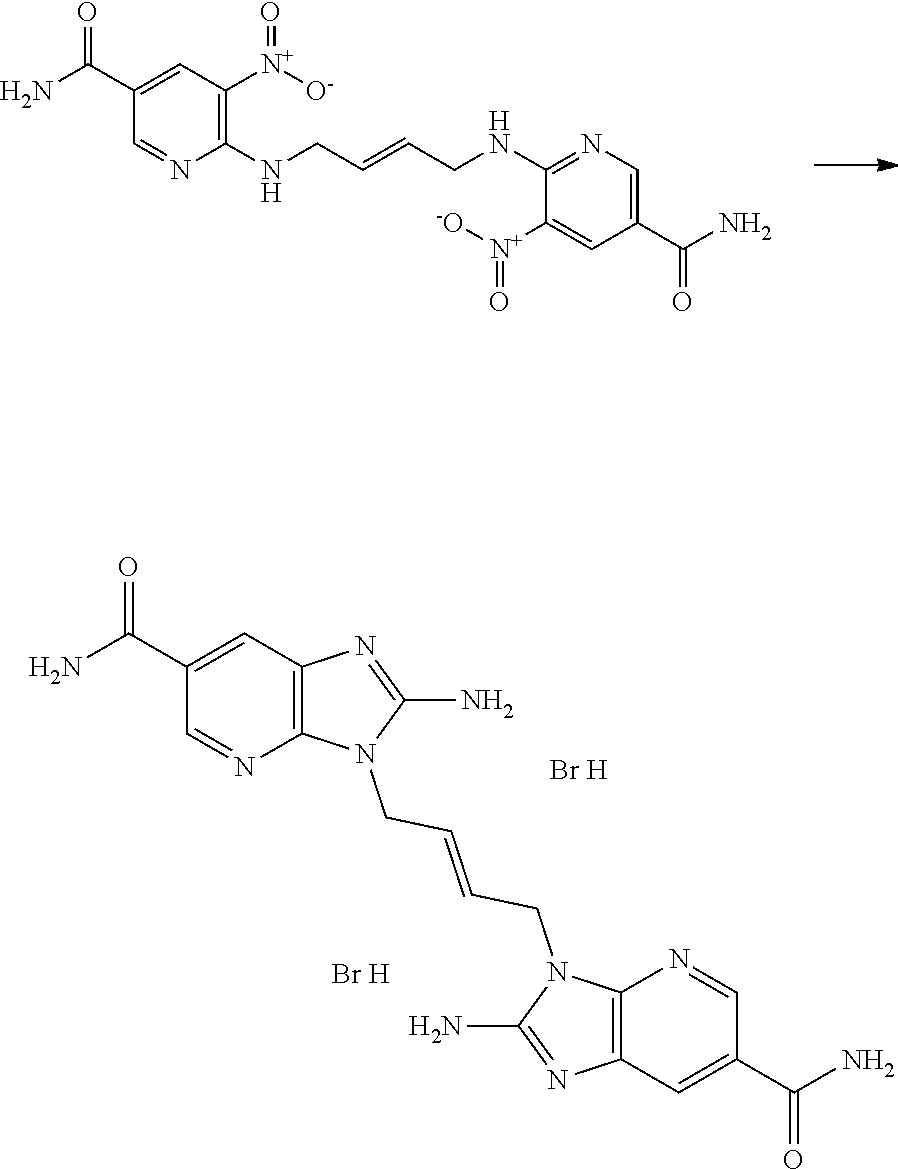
C1(NCC=CCNC2=NC=C(C(N)=O)C=C2[N+]([-O])=O)=C([N+](=O)[O-])C=C(C(=O)N)C=N1.C12=C(C=C(C(N)=O)C=N1)N=C(N)N2CC=CCN1C2=C(C=C(C(N)=O)C=N2)N=C1N.[Br H].[Br H]
